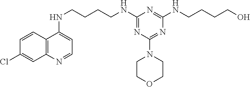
C12=C(N=CC=C1NCCCCNC1=NC(N3CCOCC3)=NC(NCCCCO)=N1)C=C(Cl)C=C2
